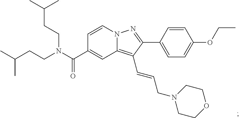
N12C(=C(C=CCN3CCOCC3)C(C3=CC=C(OCC)C=C3)=N1)C=C(C(N(CCC(C)C)CCC(C)C)=O)C=C2
